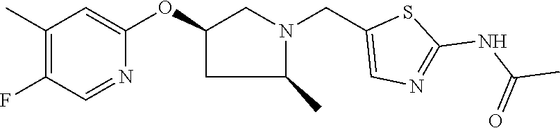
C1(C)=C(F)C=NC(OC2CC(C)N(CC3=CN=C(NC(C)=O)S3)C2)=C1
